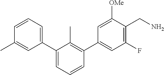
CC1=CC(C2=CC=CC(C3=CC(F)=C(CN)C([OMe])=C3)=C2C)=CC=C1
